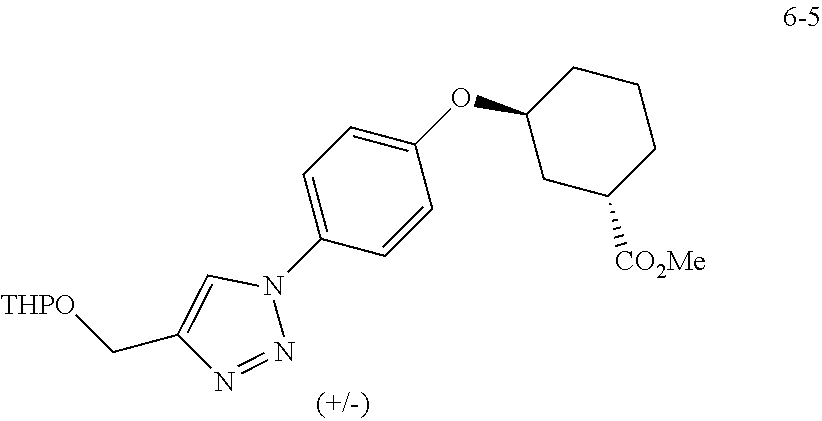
C1(OC2CC([CO2Me])CCC2)=CC=C(N2C=C(C[THPO])N=N2)C=C1
